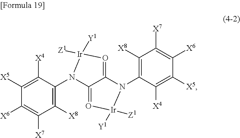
C1([X5])=C([X4])C(N2C3=O[Ir]([Z1])([Y1])N(C4=C([X8])C([X7])=C([X6])C([X5])=C4[X4])C3=O[Ir]2([Y1])[Z1])=C([X8])C([X7])=C1[X6]
